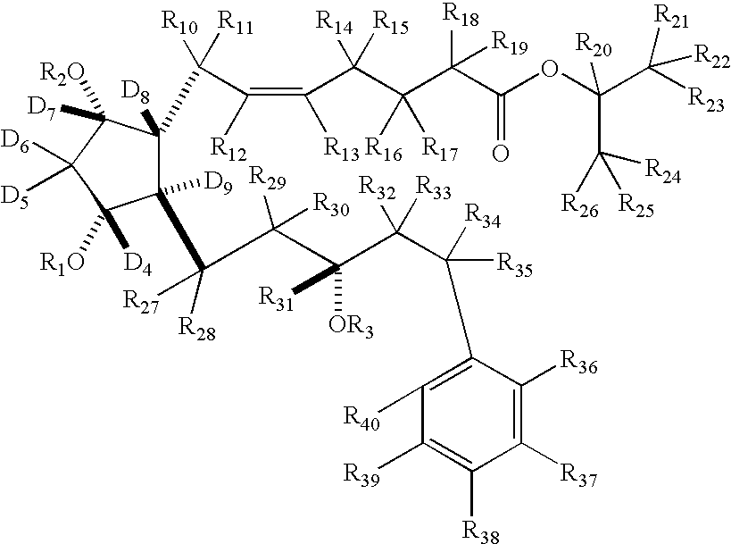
C1(C(C(C(C(C([R35])([R34])C2=C([R40])C([R39])=C([R38])C([R37])=C2[R36])([R32])[R33])([OR3])[R31])([R29])[R30])([R28])[R27])([D9])C([D8])(C([R10])([R11])C(=C([R13])C(C(C(C(OC(C([R23])([R21])[R22])(C([R24])([R26])[R25])[R20])=O)([R18])[R19])([R16])[R17])([R14])[R15])[R12])C([R2O])([D7])C([D6])([D5])C1([R1O])[D4]
